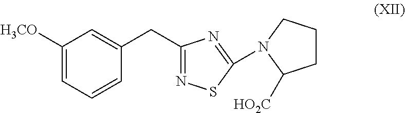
C1([H3CO])=CC=CC(CC2=NSC(N3CCCC3[HO2C])=N2)=C1
